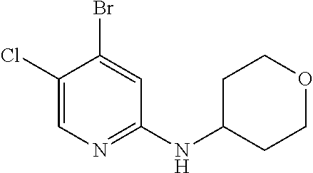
C1(Cl)=CN=C(NC2CCOCC2)C=C1Br
